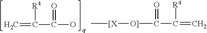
C=C(C(=O)O)[R4].C[[X][O]]C(=O)C([R4])=C
